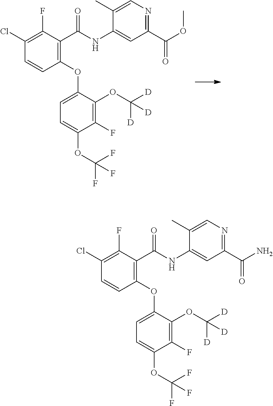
C1(OC2=CC=C(OC(F)(F)F)C(F)=C2OC([D])([D])[D])=C(C(NC2=CC(C(OC)=O)=NC=C2C)=O)C(F)=C(Cl)C=C1.C1(OC2=CC=C(OC(F)(F)F)C(F)=C2OC([D])([D])[D])=C(C(NC2=CC(C(N)=O)=NC=C2C)=O)C(F)=C(Cl)C=C1
